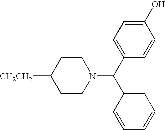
[CH2CH2]C1CCN(C(C2=CC=C(O)C=C2)C2=CC=CC=C2)CC1
